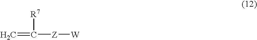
C=C([Z][W])[R7]
